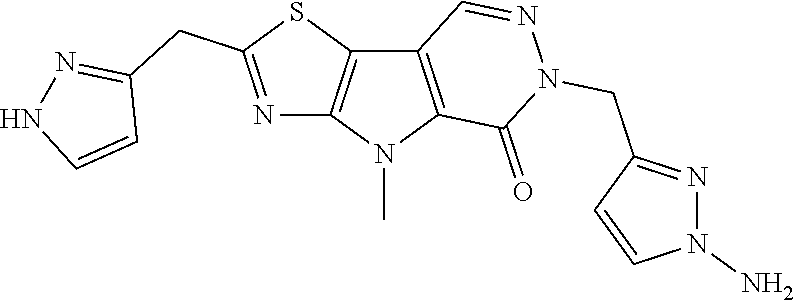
C12=C(N(C)C3=C1C=NN(CC1=NN(N)C=C1)C3=O)N=C(CC1=NNC=C1)S2
